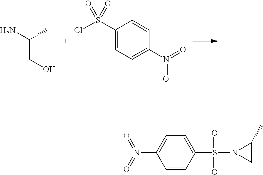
NC(CO)C.ClS(C1=CC=C(N(=O)=O)C=C1)(=O)=O.C1=C(N(=O)=O)C=CC(S(N2CC2C)(=O)=O)=C1
